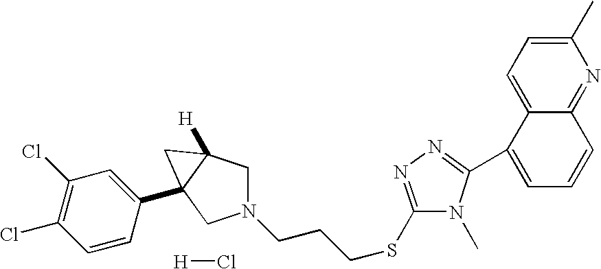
C1(C2=NN=C(SCCCN3CC4([H])C(C5=CC(Cl)=C(Cl)C=C5)(C3)C4)N2C)=CC=CC2=NC(C)=CC=C12.[H]Cl
